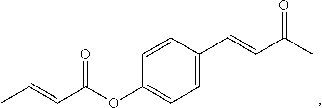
CC=CC(OC1=CC=C(C=CC(C)=O)C=C1)=O
